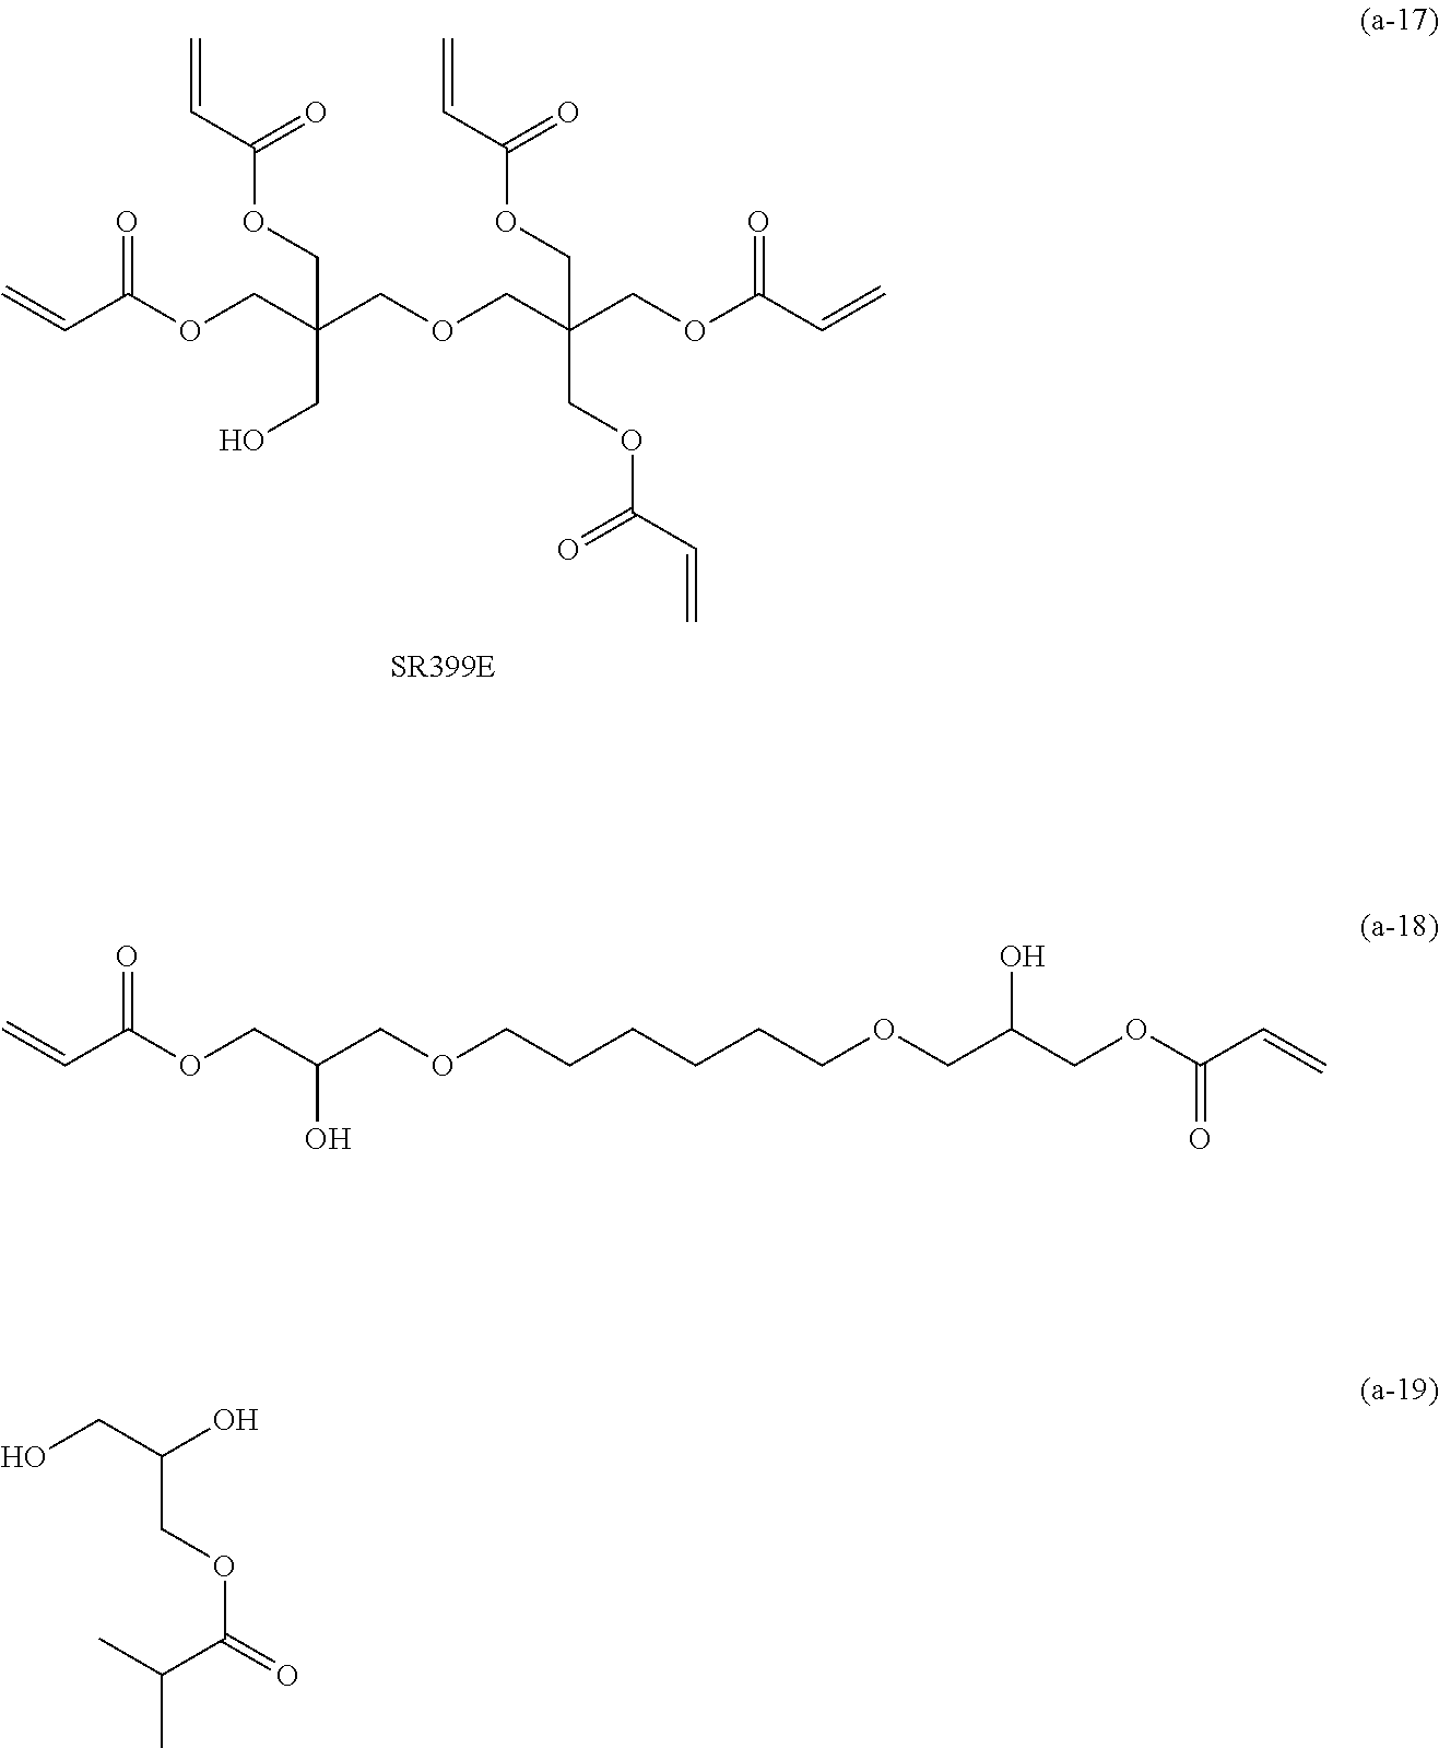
C=CC(OCC(CO)(COCC(COC(C=C)=O)(COC(C=C)=O)COC(C=C)=O)COC(C=C)=O)=O.C=CC(OCC(COCCCCCCOCC(COC(C=C)=O)O)O)=O.OCC(COC(C(C)C)=O)O
